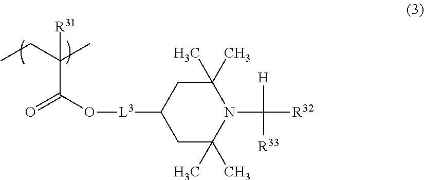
C1C(C)(C)N(C([R32])([H])[R33])C(C)(C)CC1[L3]OC(=O)C(CC)(C)[R31]
